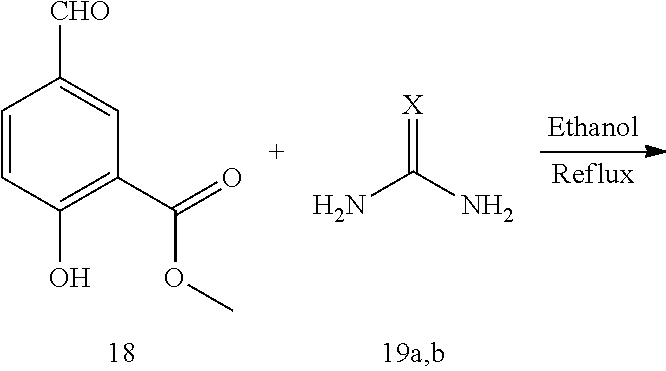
C1=CC(O)=C(C(=O)OC)C=C1[CHO].NC(N)=[X]
